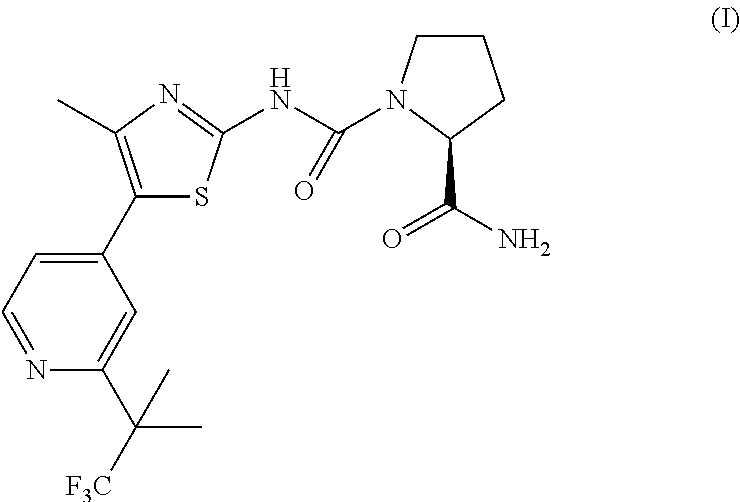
N1=C(NC(=O)N2C(C(N)=O)CCC2)SC(C2=CC=NC(C([F3C])(C)C)=C2)=C1C
